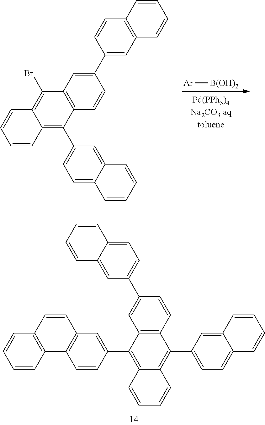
[Pd(PPh3)4Na2CO3 aqtoluene].[Ar][B(OH)2].C12=C(Br)C3=C(C(C4=CC=C5C(=C4)C=CC=C5)=C1C=CC=C2)C=CC(C1=CC2=C(C=C1)C=CC=C2)=C3.C12=C(C=CC(C3=CC=C4C(=C3)C=CC=C4)=C1)C(C1=CC=C3C(=C1)C=CC=C3)=C1C(=C2C2=CC3=C(C=C2)C2=C(C=C3)C=CC=C2)C=CC=C1
